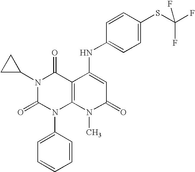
N1(C2CC2)C(=O)N(C2=CC=CC=C2)C2=C(C1=O)C(NC1=CC=C(SC(F)(F)F)C=C1)=CC(=O)N2C
